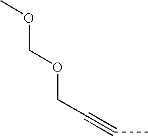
C(C#CC)OCOC
